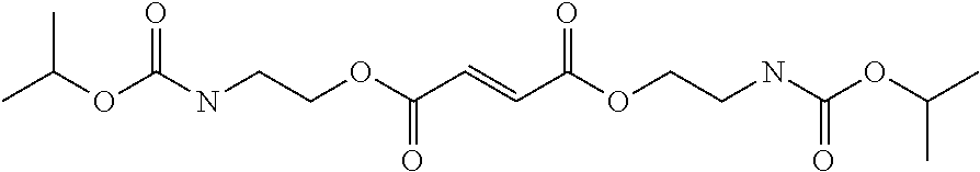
C(OC(NCCOC(C=CC(OCCNC(OC(C)C)=O)=O)=O)=O)(C)C
